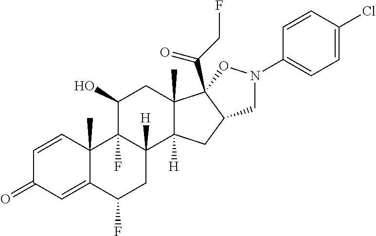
C1=CC2(C)C(=CC1=O)C(F)CC1([H])C2(F)C(O)CC2(C)C1([H])CC1C2(C(CF)=O)ON(C2=CC=C(Cl)C=C2)C1
